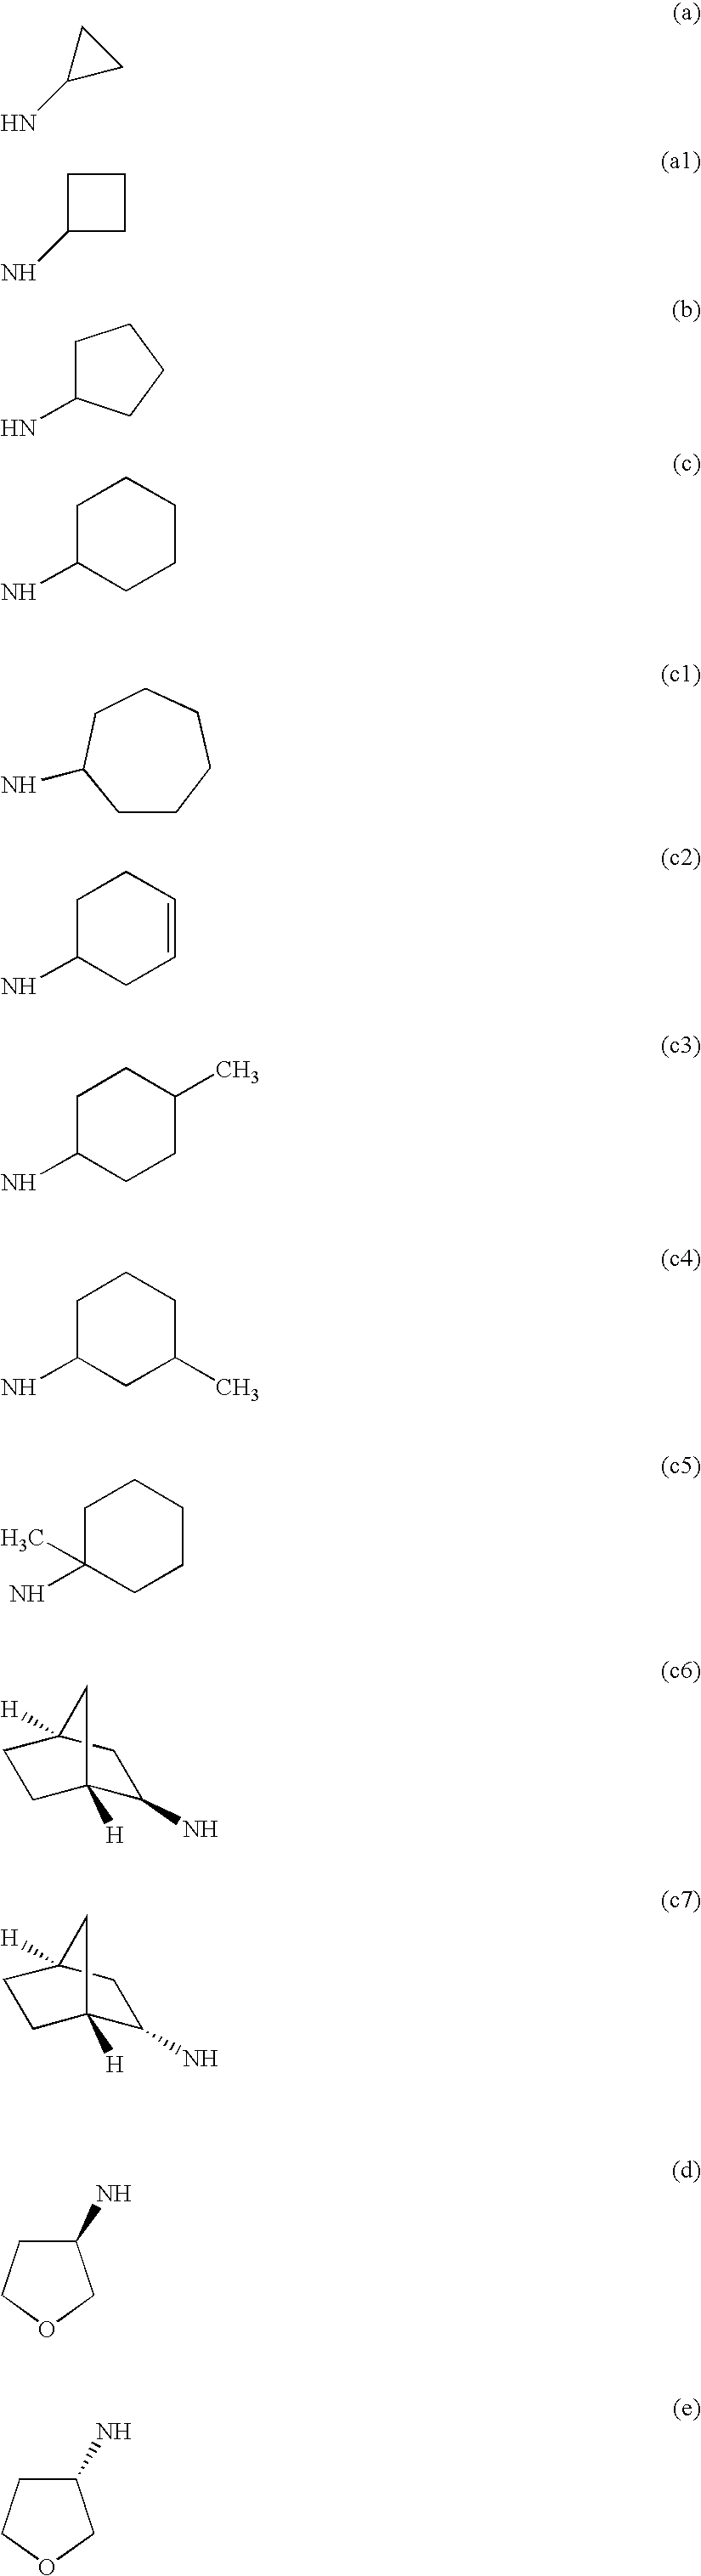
C1(N)CC1.C1(N)CCC1.C1C(N)CCC1.C1C(N)CCCC1.C1C(N)CCCCC1.C1C(N)CC=CC1.C1C(N)CCC(C)C1.C1C(N)CC(C)CC1.C1C(N)(C)CCCC1.C1(N)CCOC1.C1(N)CCOC1.C1(N)C2([H])CCC([H])(C1)C2.C1(N)C2([H])CCC([H])(C1)C2
